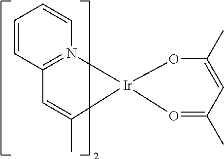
C12=N([Ir]3(C(C)=C1)OC(C)=CC(C)=O3)C=CC=C2
